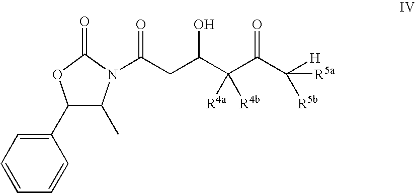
C(C([R5b])([H])[R5a])(=O)C([R4a])(C(O)CC(=O)N1C(C)C(C2=CC=CC=C2)OC1=O)[R4b]
